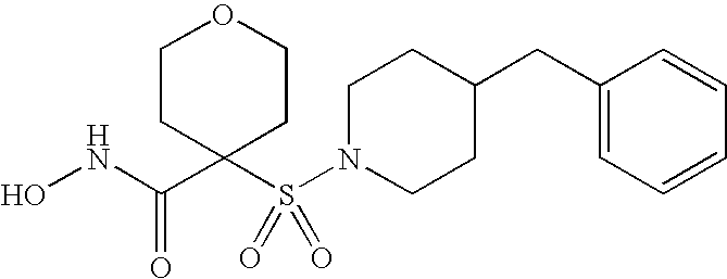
ONC(C1(S(N2CCC(CC3=CC=CC=C3)CC2)(=O)=O)CCOCC1)=O
